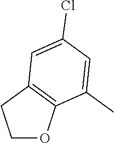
C1OC2=C(C1)C=C(Cl)C=C2C
